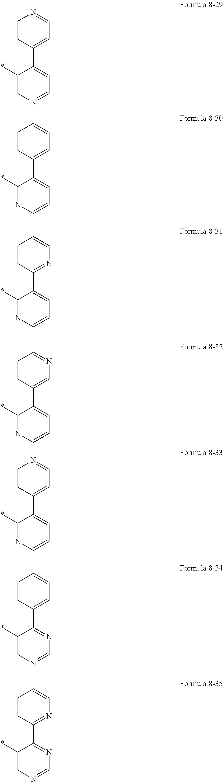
C1(*)=CN=CC=C1C1=CC=NC=C1.C1(*)=NC=CC=C1C1=CC=CC=C1.C1(*)=NC=CC=C1C1=NC=CC=C1.C1(*)=NC=CC=C1C1=CN=CC=C1.C1(*)=NC=CC=C1C1=CC=NC=C1.C1(*)=CN=CN=C1C1=CC=CC=C1.C1(*)=CN=CN=C1C1=NC=CC=C1
